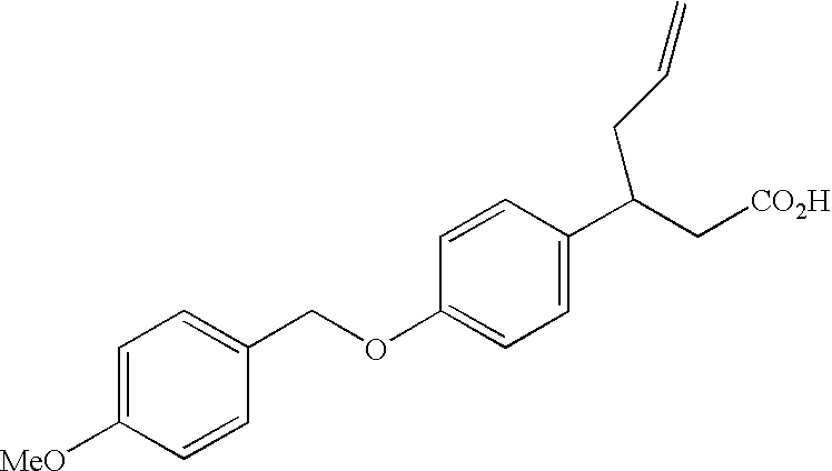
C(OC1=CC=C(C(C[CO2H])CC=C)C=C1)C1=CC=C([MeO])C=C1
